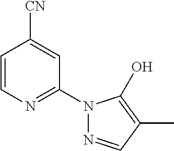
C1(N2N=CC(C)=C2O)=NC=CC([CN])=C1
